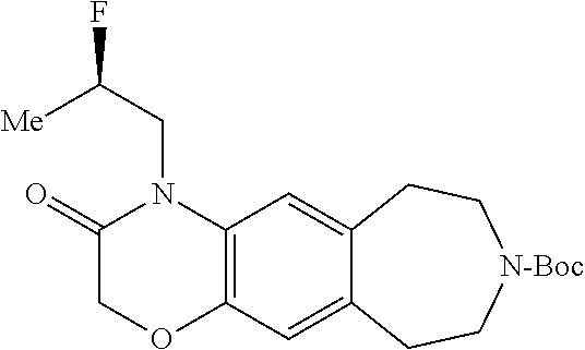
C1(=O)COC2=C(N1CC(F)[Me])C=C1C(=C2)CC[N-Boc]CC1
